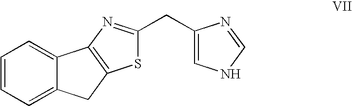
C1=C2C(=CC=C1)C1=C(C2)SC(CC2=CNC=N2)=N1
